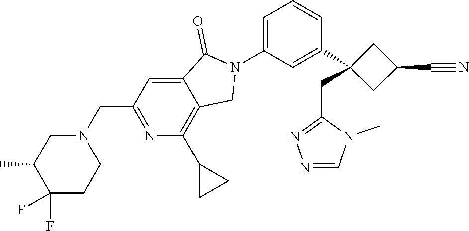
N1(C2=CC=CC(C3(CC4=NN=CN4C)CC(C#N)C3)=C2)C(=O)C2=CC(CN3CC(C)C(F)(F)CC3)=NC(C3CC3)=C2C1
